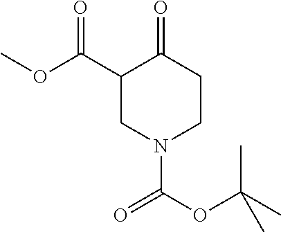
C1(C(OC)=O)CN(C(OC(C)(C)C)=O)CCC1=O
